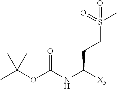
CC(OC(NC([X5])CCS(C)(=O)=O)=O)(C)C
